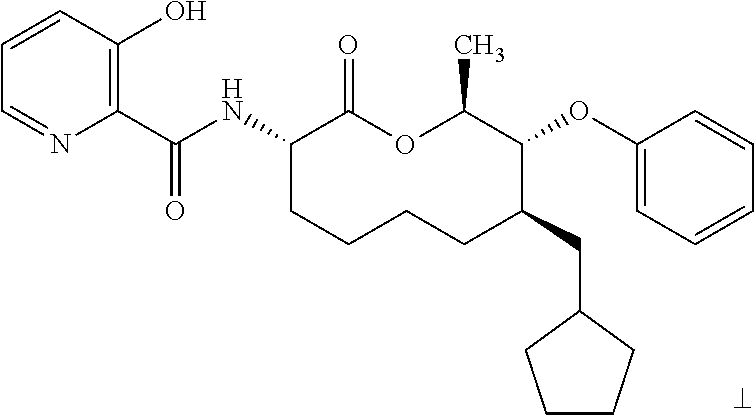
C1(C(NC2CCCCC(CC3CCCC3)C(OC3=CC=CC=C3)C(C)OC2=O)=O)=C(O)C=CC=N1
